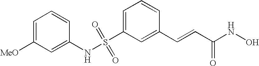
S(C1=CC=CC(C=CC(NO)=O)=C1)(NC1=CC([MeO])=CC=C1)(=O)=O
